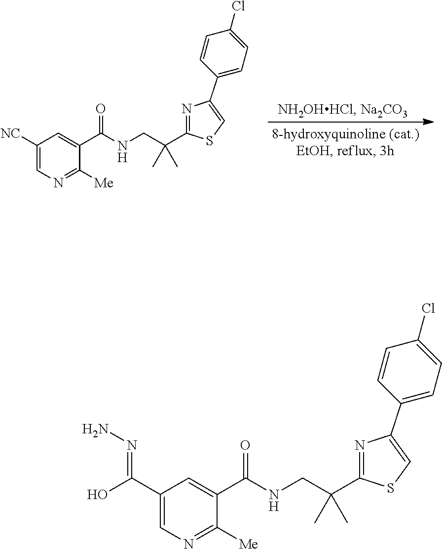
C1=C([NC])C=C(C(NCC(C2=NC(C3=CC=C(Cl)C=C3)=CS2)(C)C)=O)C([Me])=N1.C1=C(C(O)=NN)C=C(C(NCC(C2=NC(C3=CC=C(Cl)C=C3)=CS2)(C)C)=O)C([Me])=N1
